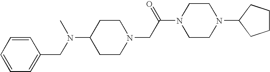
C1CN(CC(N2CCN(C3CCCC3)CC2)=O)CCC1N(CC1=CC=CC=C1)C
